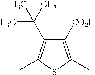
C1([CO2H])=C(C)SC(C)=C1C(C)(C)C
